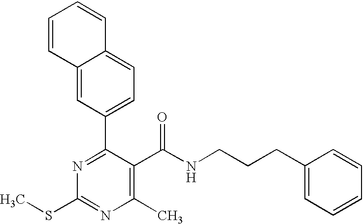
C12=CC(C3=NC(SC)=NC(C)=C3C(NCCCC3=CC=CC=C3)=O)=CC=C1C=CC=C2
